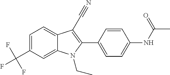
C1=C(C(F)(F)F)C=C2C(=C1)C(C#N)=C(C1=CC=C(NC(C)=O)C=C1)N2CC
